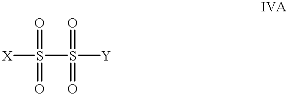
[X]S(=O)(S(=O)(=O)[Y])=O
